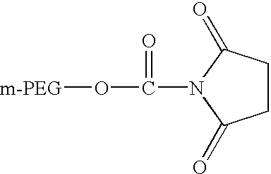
C1CC(=O)N(C(O[m-PEG])=O)C1=O
